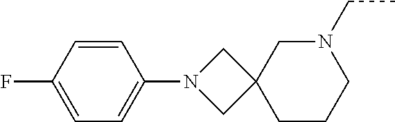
N1(CC)CC2(CCC1)CN(C1=CC=C(F)C=C1)C2
